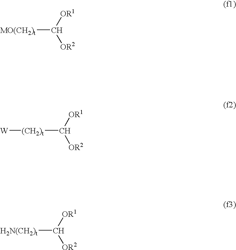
[MO(CH2)t]C([OR1])[OR2].[(CH2)t](C([OR1])[OR2])[W].[H2N(CH2)t]C([OR1])[OR2]
